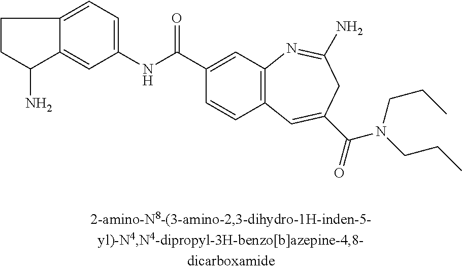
C12=CC(NC(C3=CC4=C(C=C3)C=C(C(=O)N(CCC)CCC)CC(N)=N4)=O)=CC=C1CCC2N
